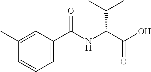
C1(C)=CC(C(NC(C(O)=O)C(C)C)=O)=CC=C1
